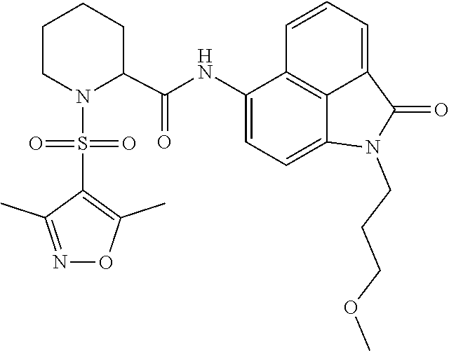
C1=C2C(=O)N(CCCOC)C3=CC=C(NC(C4CCCCN4S(=O)(C4=C(C)ON=C4C)=O)=O)C(=C23)C=C1
